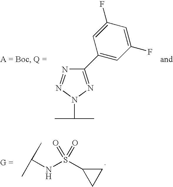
C(NS(C1CC1)(=O)=O)(C)C.N1=NN(C(C)C)N=C1C1=CC(F)=CC(F)=C1
